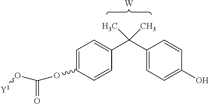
C1=C(OC(O[Y1])=O)C=CC(C(C2=CC=C(O)C=C2)(C)C)=C1.[W]
